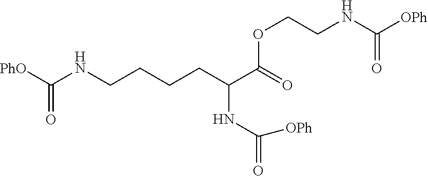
C(COC(C(CCCCNC(=O)[PhO])NC(=O)[OPh])=O)NC(=O)[OPh]
